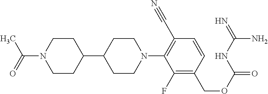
C1CN(C(=O)C)CCC1C1CCN(C2=C(C#N)C=CC(COC(=O)NC(=N)N)=C2F)CC1
